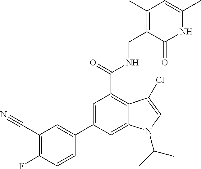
C1=C(C2=CC(C#N)=C(F)C=C2)C=C2C(=C1C(NCC1=C(C)C=C(C)NC1=O)=O)C(Cl)=CN2C(C)C
